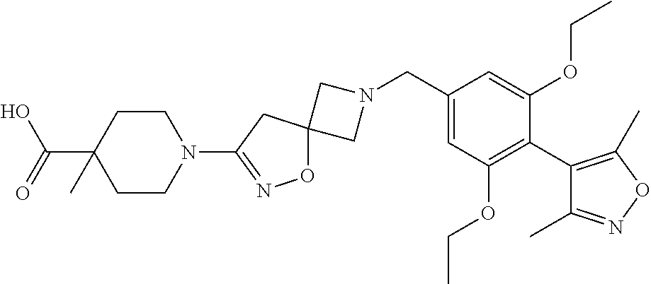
C1N(CC2=CC(OCC)=C(C3=C(C)ON=C3C)C(OCC)=C2)CC12ON=C(N1CCC(C(O)=O)(C)CC1)C2
